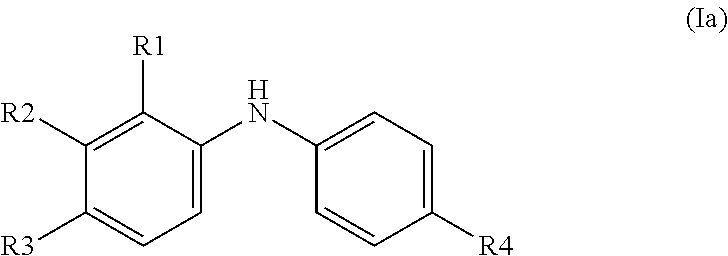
C1([R2])=C([R1])C(NC2=CC=C([R4])C=C2)=CC=C1[R3]
